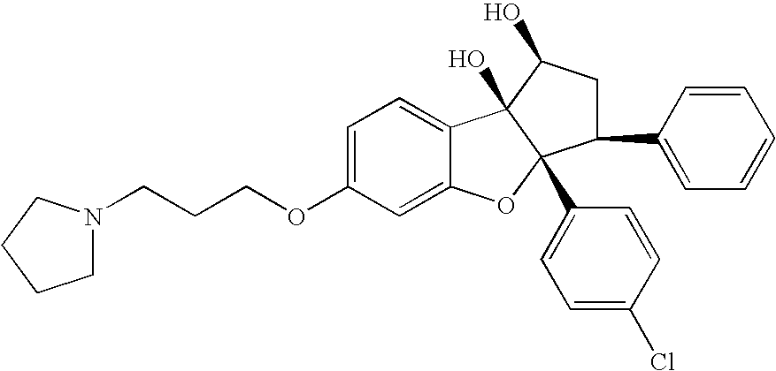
C1=C(OCCCN2CCCC2)C=C2C(=C1)C1(O)C(C3=CC=C(Cl)C=C3)(O2)C(C2=CC=CC=C2)CC1O
